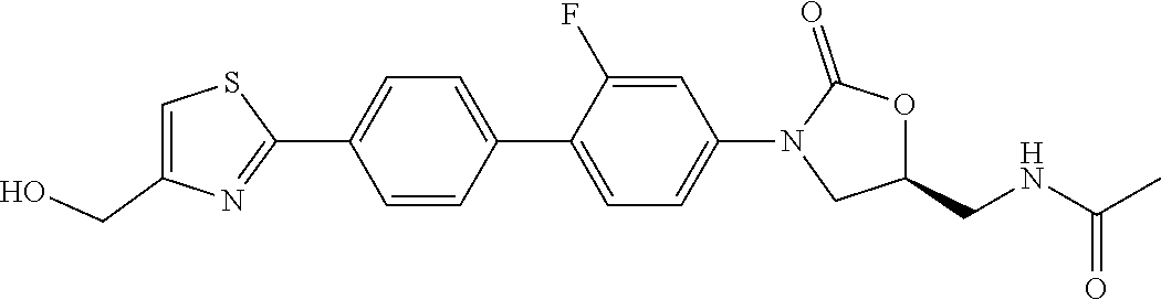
C1=C(CO)N=C(C2=CC=C(C3=CC=C(N4CC(CNC(C)=O)OC4=O)C=C3F)C=C2)S1
